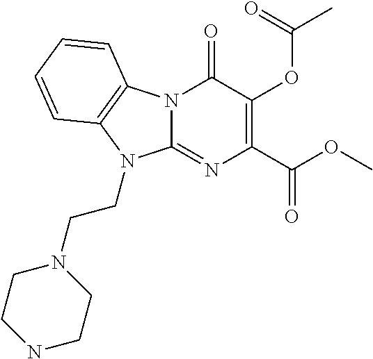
N12C(=NC(C(OC)=O)=C(OC(C)=O)C1=O)N(CCN1CCNCC1)C1=C2C=CC=C1
